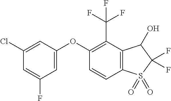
O(C1=CC(F)=CC(Cl)=C1)C1=C(C(F)(F)F)C2=C(C=C1)S(=O)(=O)C(F)(F)C2O
